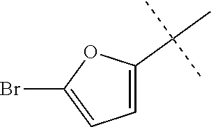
C1(C(C)(C)C)=CC=C(Br)O1
